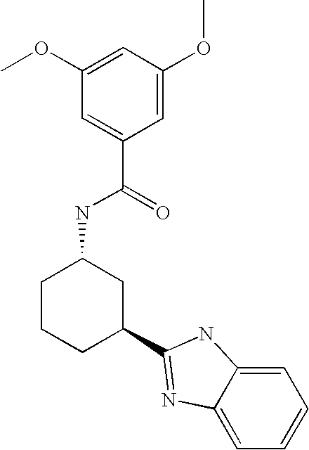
C1CCC(C2=NC3=CC=CC=C3N2)CC1NC(C1=CC(OC)=CC(OC)=C1)=O
